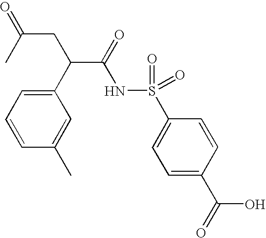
C1(C(CC(C)=O)C(NS(C2=CC=C(C(O)=O)C=C2)(=O)=O)=O)=CC=CC(C)=C1
